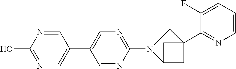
C1N(C2=NC=C(C3=CN=C(O)N=C3)C=N2)C2CC1(C1=NC=CC=C1F)C2
